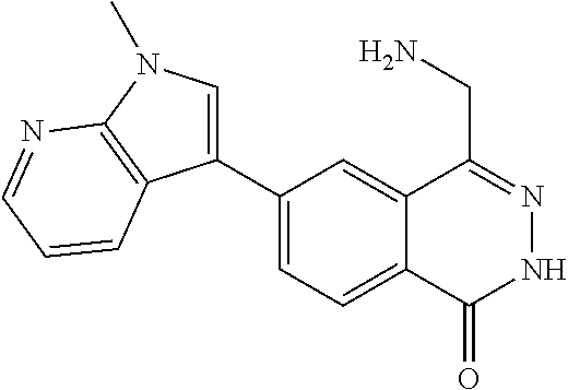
C1(C2=CN(C)C3=C2C=CC=N3)=CC=C2C(=C1)C(CN)=NNC2=O
